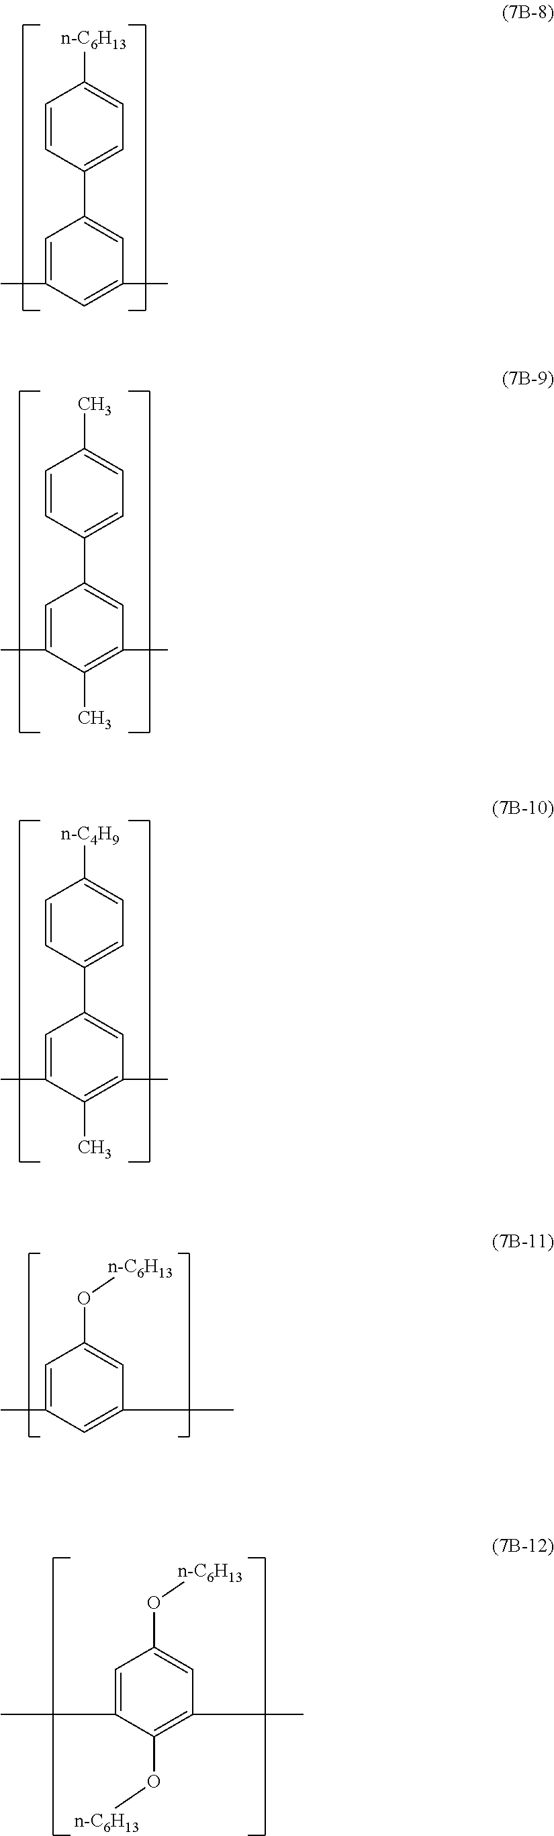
C1=C(C)C=C(C)C=C1C1=CC=C([n-C6H13])C=C1.C1=C(C)C(C)=C(C)C=C1C1=CC=C(C)C=C1.C1=C(C)C(C)=C(C)C=C1C1=CC=C([n-C4H9])C=C1.C1=C(C)C=C(C)C=C1O[n-C6H13].C1=C(C)C(O[n-C6H13])=C(C)C=C1O[n-C6H13]
